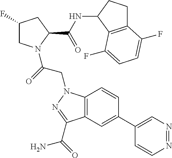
C12=C(C=C(C3=CN=NC=C3)C=C1)C(C(=O)N)=NN2CC(=O)N1CC(F)CC1C(NC1CCC2=C1C(F)=CC=C2F)=O
